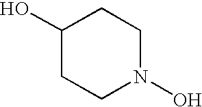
C1(O)CCN(O)CC1
